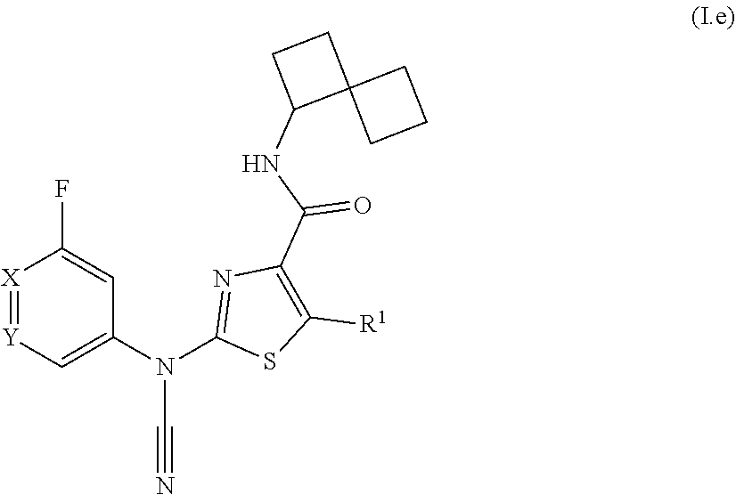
C1(C(NC2CCC23CCC3)=O)=C([R1])SC(N(C#N)C2=C[Y]=[X]C(F)=C2)=N1
